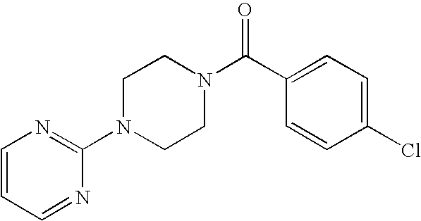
C1(N2CCN(C(C3=CC=C(Cl)C=C3)=O)CC2)=NC=CC=N1
